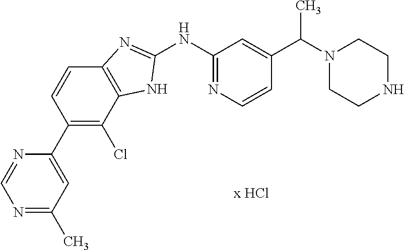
C1(NC2=NC=CC(C(N3CCNCC3)C)=C2)=NC2=C(N1)C(Cl)=C(C1=CC(C)=NC=N1)C=C2
